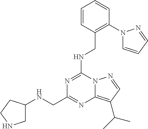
C1=CC=CC(N2C=CC=N2)=C1CNC1=NC(CNC2CNCC2)=NC2=C(C(C)C)C=NN21
